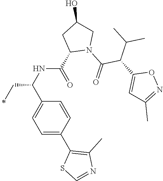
C(C(C1=CC=C(C2=C(C)N=CS2)C=C1)NC(=O)C1N(C(=O)C(C2=CC(C)=NO2)C(C)C)CC(O)C1)C
